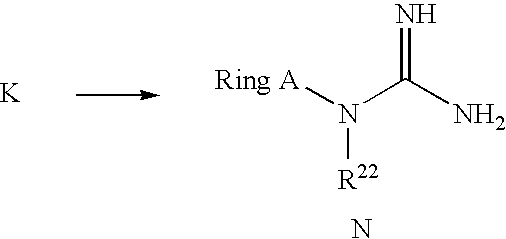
N=C(N)N([Ring A])[R22].N.[K]
